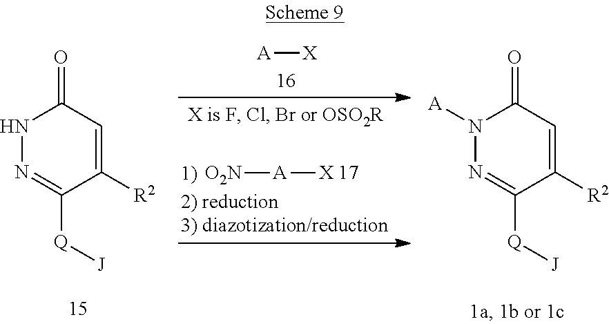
N1([A])N=C([Q][J])C([R2])=CC1=O.N1N=C([Q][J])C([R2])=CC1=O.[A][X].[O2N][A][X 17]
